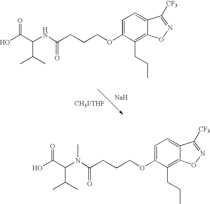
C1=C(OCCCC(NC(C(O)=O)C(C)C)=O)C(CCC)=C2C(=C1)C([CF3])=NO2.[Na].C1=C(OCCCC(N(C(C(O)=O)C(C)C)C)=O)C(CCC)=C2C(=C1)C([CF3])=NO2
